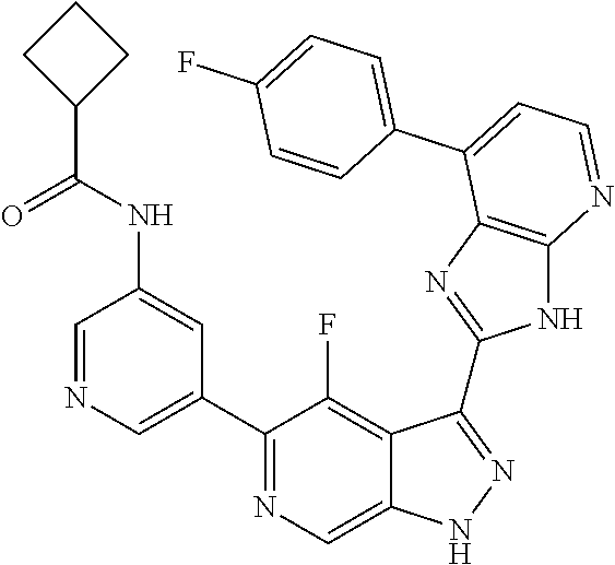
C1=NC=C(C2=NC=C3C(=C2F)C(C2=NC4=C(N2)N=CC=C4C2=CC=C(F)C=C2)=NN3)C=C1NC(C1CCC1)=O
